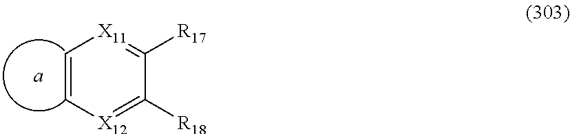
C1=C[X12]=C([R18])C([R17])=[X11]1
